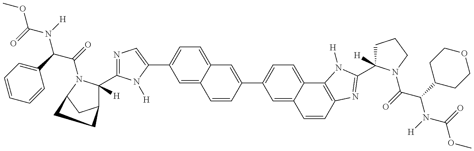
COC(N([H])C(C1=CC=CC=C1)C(=O)N1C([H])(C2=NC=C(C3=CC=C4C(=C3)C=CC(C3=CC=C5C(=C3)C=CC3=C5N([H])C(C5([H])CCCN5C(=O)C(C5CCOCC5)N([H])C(=O)OC)=N3)=C4)N2[H])C2CC1CC2)=O
